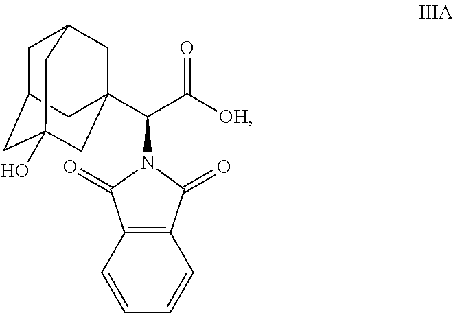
C1C2CC3(O)CC(C(C([OH])=O)N4C(=O)C5=C(C4=O)C=CC=C5)(CC1C3)C2
